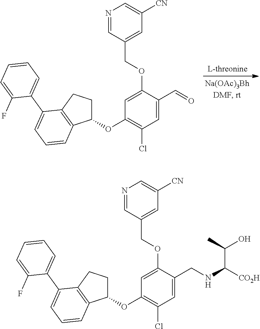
C1=C(CNC([CO2H])C(O)C)C(OCC2=CC([CN])=CN=C2)=CC(OC2CCC3=C2C=CC=C3C2=CC=CC=C2F)=C1Cl.C1=C(C=O)C(OCC2=CC([CN])=CN=C2)=CC(OC2CCC3=C2C=CC=C3C2=CC=CC=C2F)=C1Cl
